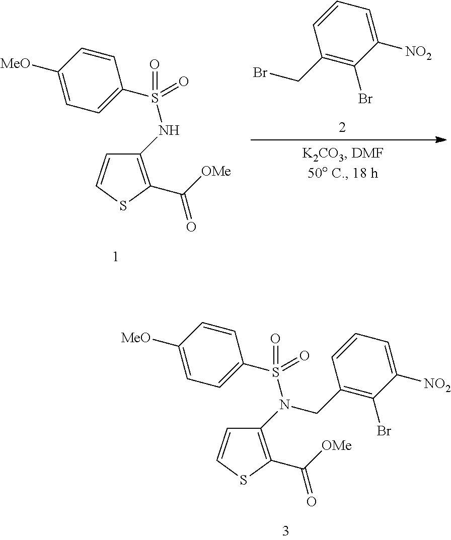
C1(NS(=O)(=O)C2=CC=C([MeO])C=C2)=C(C(=O)[OMe])SC=C1.C1(CBr)=C(Br)C([NO2])=CC=C1.C1(N(S(=O)(=O)C2=CC=C([MeO])C=C2)CC2=C(Br)C([NO2])=CC=C2)=C(C(=O)[OMe])SC=C1
